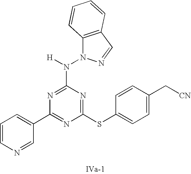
C1(N(N2C3=C(C=N2)C=CC=C3)[H])=NC(C2=CC=CN=C2)=NC(SC2=CC=C(C[CN])C=C2)=N1
